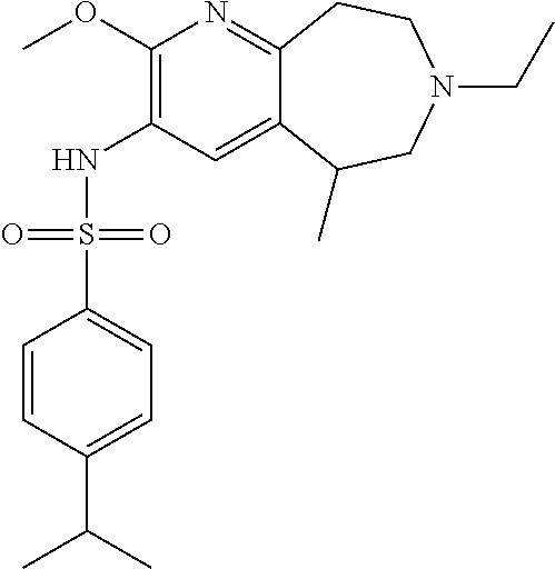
C12=NC(OC)=C(NS(C3=CC=C(C(C)C)C=C3)(=O)=O)C=C1C(C)CN(CC)CC2
